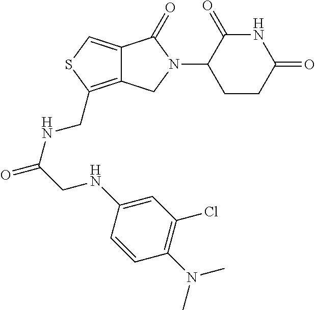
C12=C(CNC(=O)CNC3=CC(Cl)=C(N(C)C)C=C3)SC=C1C(=O)N(C1CCC(=O)NC1=O)C2
